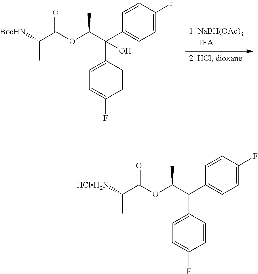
C1=C(C(C(OC(C([BocHN])C)=O)C)(C2=CC=C(F)C=C2)O)C=CC(F)=C1.C1=C(C(C(OC(C([HClH2N])C)=O)C)C2=CC=C(F)C=C2)C=CC(F)=C1
